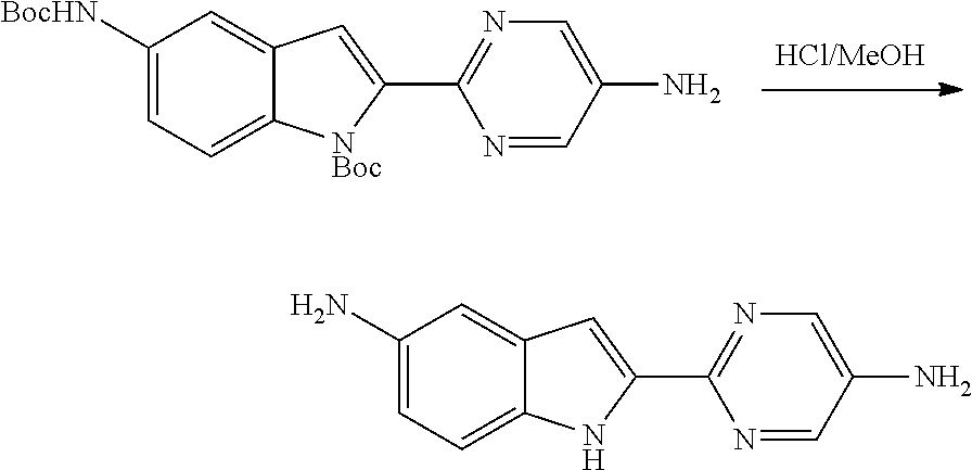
C1([BocHN])=CC=C2C(=C1)C=C(C1=NC=C(N)C=N1)[NBoc]2.C1(N)=CC=C2C(=C1)C=C(C1=NC=C(N)C=N1)N2
